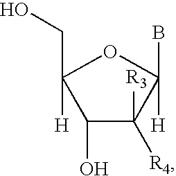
C1(O)C([R3])([R4])C(B)([H])OC1(CO)[H]
